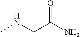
CNCC(N)=O
